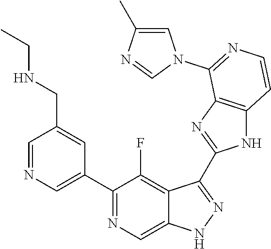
C1=NC=C(C2=NC=C3C(=C2F)C(C2=NC4=C(N2)C=CN=C4N2C=C(C)N=C2)=NN3)C=C1CNCC
